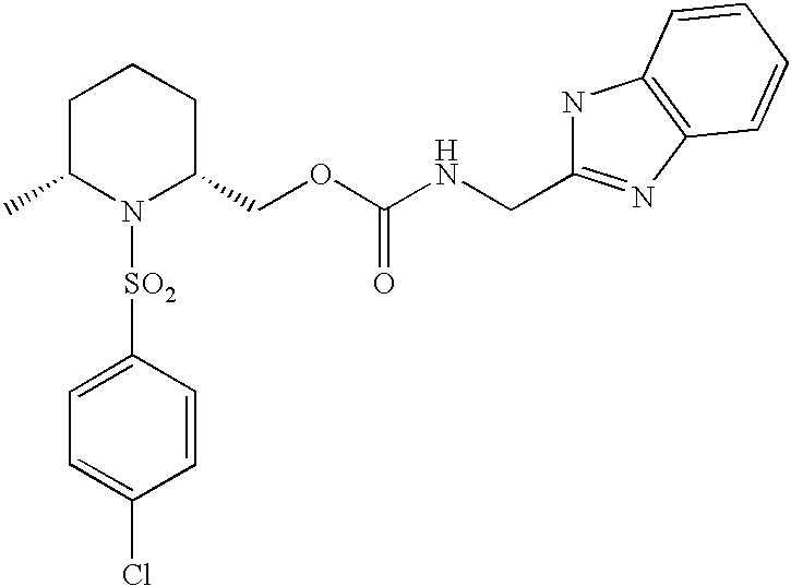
C1([SO2]N2C(COC(NCC3=NC4=C(N3)C=CC=C4)=O)CCCC2C)=CC=C(Cl)C=C1
